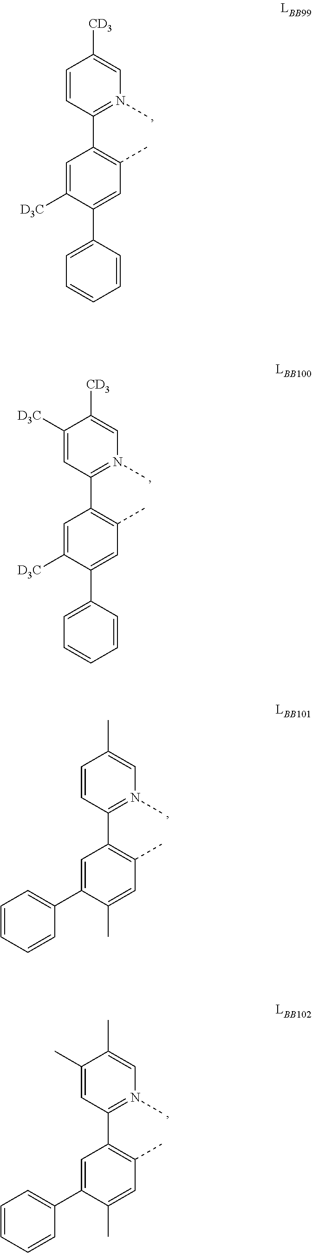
C1([CD3])=CN(C)=C(C2=C(C)C=C(C3=CC=CC=C3)C([D3C])=C2)C=C1.C1([CD3])=CN(C)=C(C2=C(C)C=C(C3=CC=CC=C3)C([D3C])=C2)C=C1[D3C].C1(C)=CN(C)=C(C2=C(C)C=C(C)C(C3=CC=CC=C3)=C2)C=C1.C1(C)=CN(C)=C(C2=C(C)C=C(C)C(C3=CC=CC=C3)=C2)C=C1C
